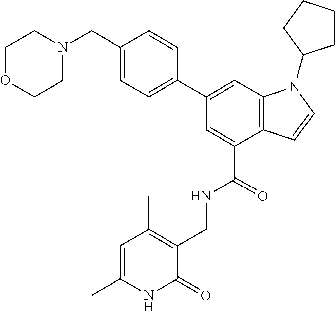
C1=C(C)NC(=O)C(CNC(C2=CC(C3=CC=C(CN4CCOCC4)C=C3)=CC3=C2C=CN3C2CCCC2)=O)=C1C
